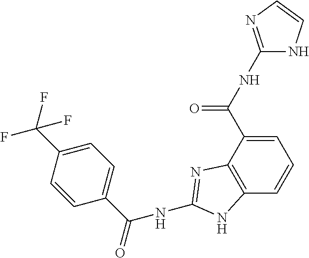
C1=C(C(NC2=NC=CN2)=O)C2=C(C=C1)NC(NC(=O)C1=CC=C(C(F)(F)F)C=C1)=N2
